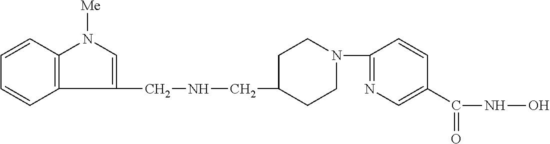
C1(CNCC2CCN(C3=NC=C(C(NO)=O)C=C3)CC2)=CN([Me])C2=C1C=CC=C2
